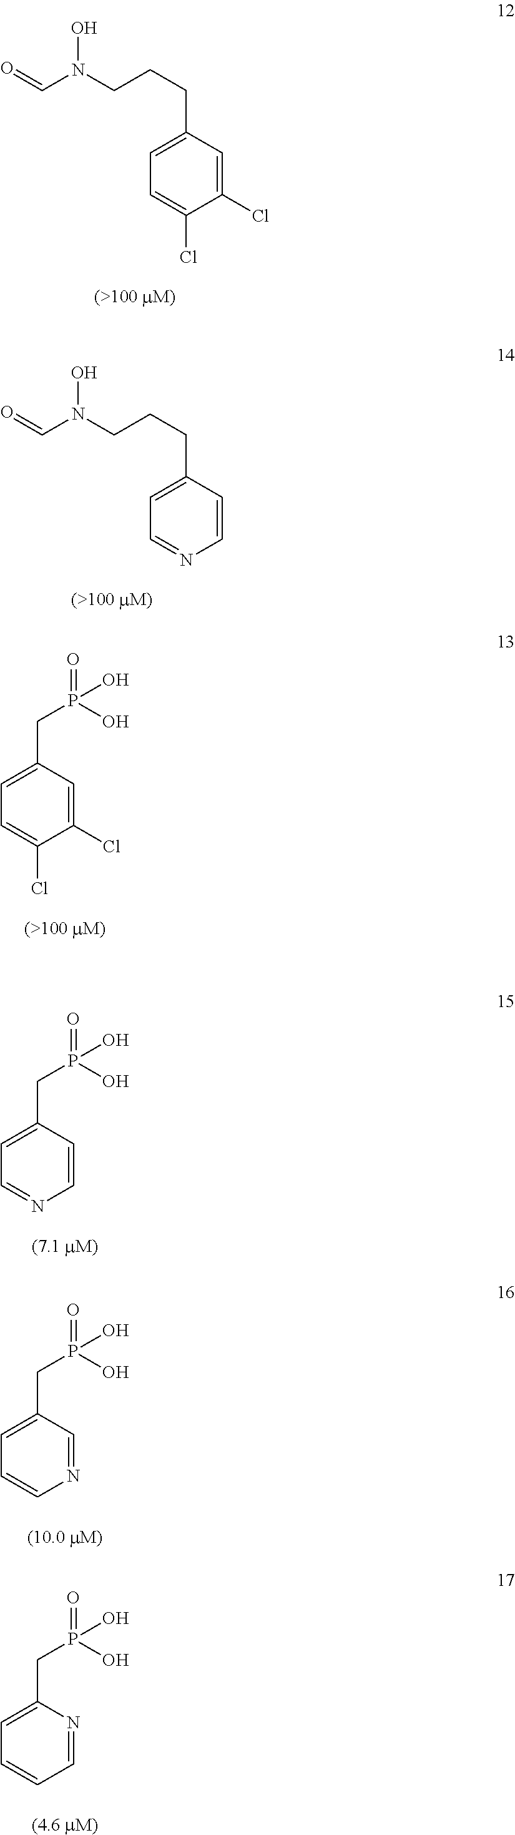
C1(Cl)=CC(CCCN(C=O)O)=CC=C1Cl.C1=CC(CCCN(C=O)O)=CC=N1.C1(Cl)=CC(CP(=O)(O)O)=CC=C1Cl.C1=CC(CP(=O)(O)O)=CC=N1.N1=CC(CP(=O)(O)O)=CC=C1.C1=NC(CP(=O)(O)O)=CC=C1
